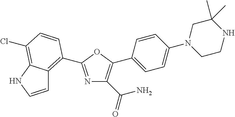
NC(C1=C(C2=CC=C(N3CCNC(C)(C)C3)C=C2)OC(C2=C3C=CNC3=C(Cl)C=C2)=N1)=O
